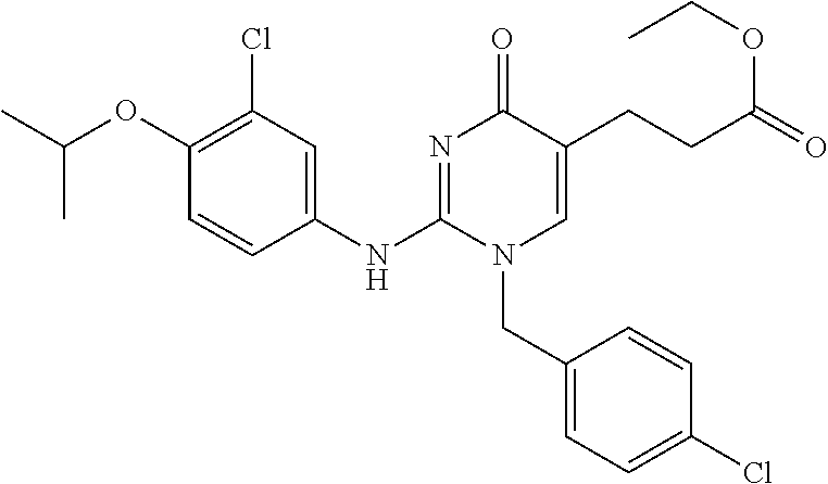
C1(OC(C)C)=C(Cl)C=C(NC2=NC(=O)C(CCC(OCC)=O)=CN2CC2=CC=C(Cl)C=C2)C=C1
